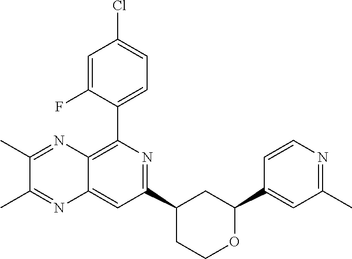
C1(C2=CC(C)=NC=C2)OCCC(C2=NC(C3=CC=C(Cl)C=C3F)=C3C(=C2)N=C(C)C(C)=N3)C1
